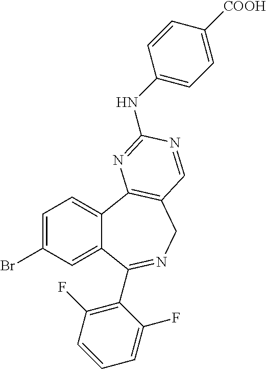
C1=C(Br)C=C2C(=C1)C1=C(CN=C2C2=C(F)C=CC=C2F)C=NC(NC2=CC=C([COOH])C=C2)=N1
